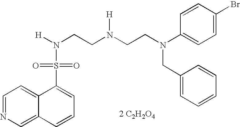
C1=NC=C2C(=C1)C(S(=O)(=O)N([H])CCN(CCN(C1=CC=C(Br)C=C1)CC1=CC=CC=C1)[H])=CC=C2.[2 C2H2O4]
